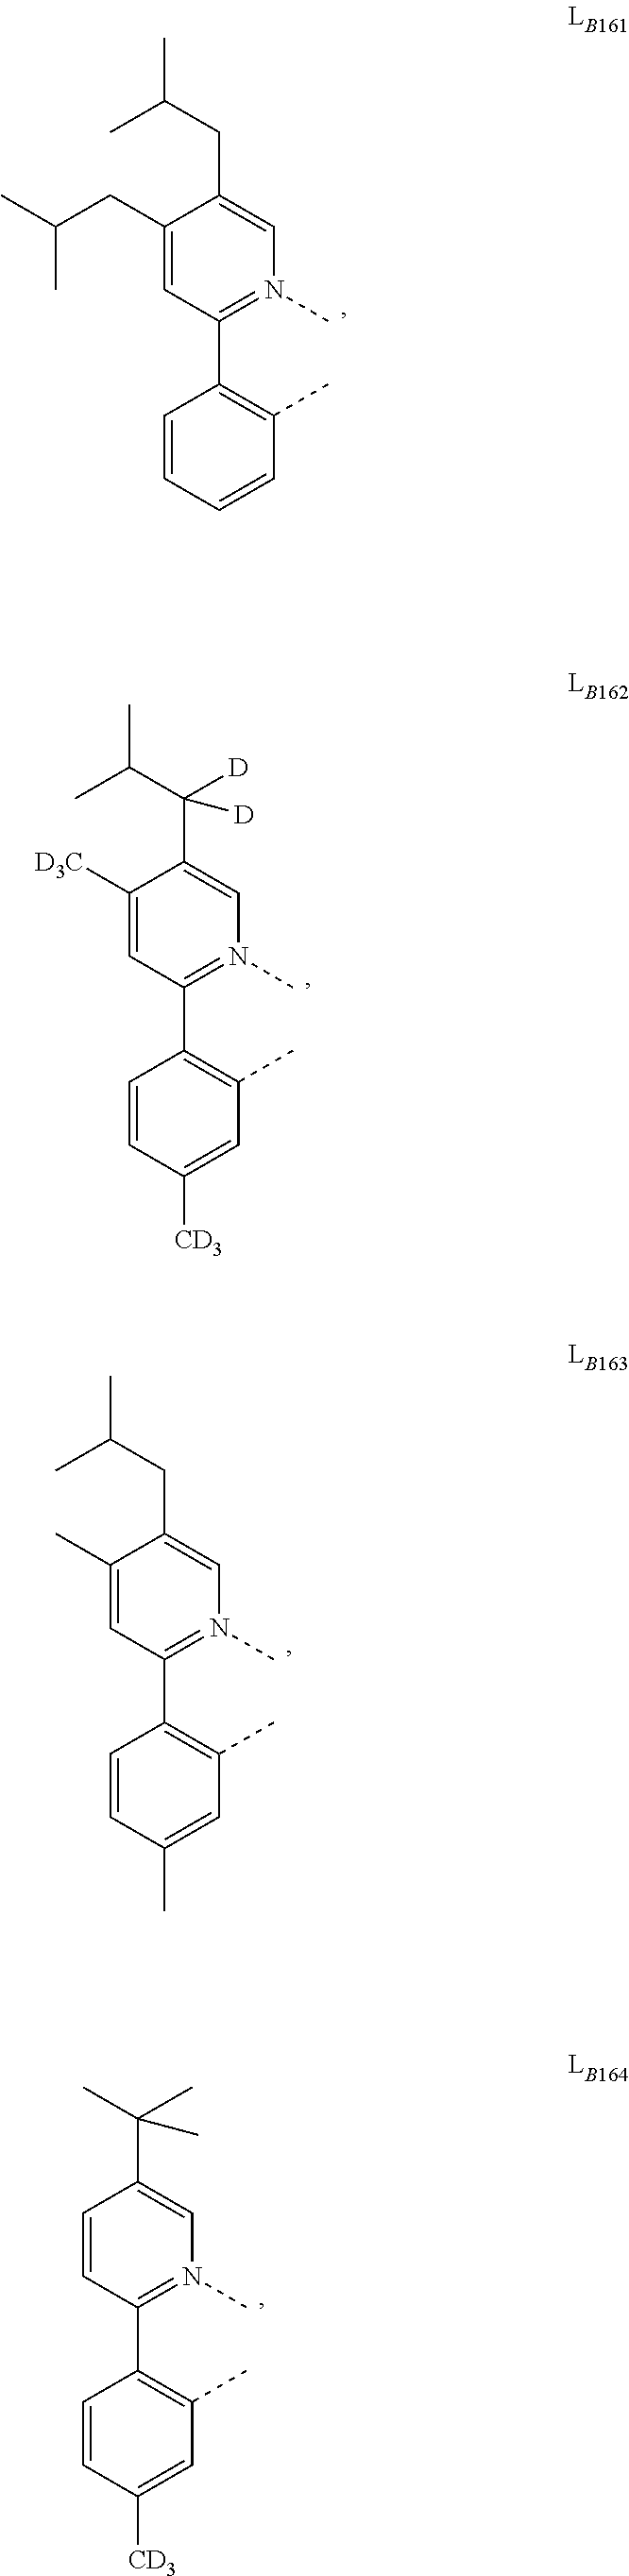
C1(CC(C)C)=CC(C2=C(C)C=CC=C2)=N(C)C=C1CC(C)C.C1([D3C])=CC(C2=C(C)C=C([CD3])C=C2)=N(C)C=C1C(C(C)C)([D])[D].C1(C)=CC(C2=C(C)C=C(C)C=C2)=N(C)C=C1CC(C)C.C1=CC(C2=C(C)C=C([CD3])C=C2)=N(C)C=C1C(C)(C)C
